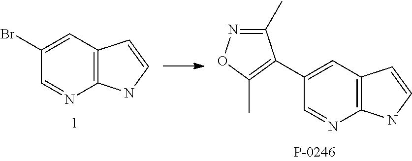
N1=CC(C2=C(C)ON=C2C)=CC2=C1NC=C2.N1=CC(Br)=CC2=C1NC=C2
